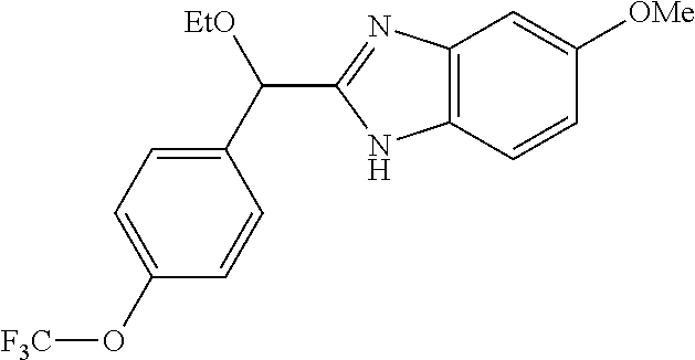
C1(C([EtO])C2=NC3=C(N2)C=CC([OMe])=C3)=CC=C(O[F3C])C=C1
